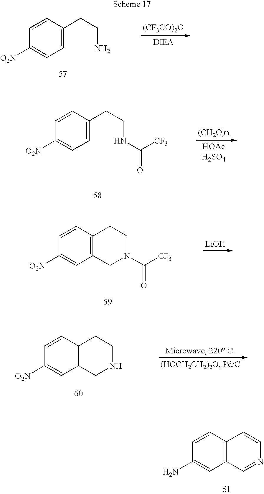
C1=CC(CCN)=CC=C1[O2N].[(CF3CO)2O].C1=CC(CCNC([CF3])=O)=CC=C1[O2N].C1=CC2=C(C=C1[O2N])CN(C([CF3])=O)CC2.[LiOH].C1=CC2=C(C=C1[O2N])CNCC2.C1=CC2=C(C=C1N)C=NC=C2
